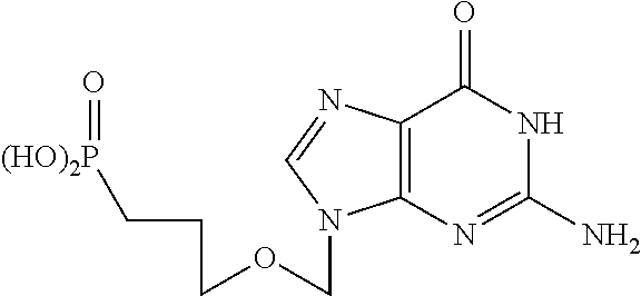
C12=C(N=C(N)NC1=O)N(COCCC[(HO)2P]=O)C=N2
